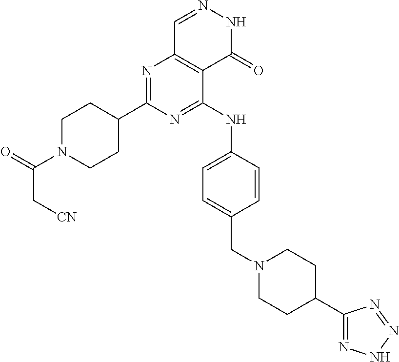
N1=C(C2CCN(C(=O)C[CN])CC2)N=C(NC2=CC=C(CN3CCC(C4=NNN=N4)CC3)C=C2)C2=C1C=NNC2=O
